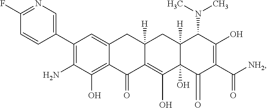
C12=C(O)C(N)=C(C3=CN=C(F)C=C3)C=C1CC1([H])C(=C(O)C3(O)C([H])(C1)C(N(C)C)C(O)=C(C([NH2])=O)C3=O)C2=O
